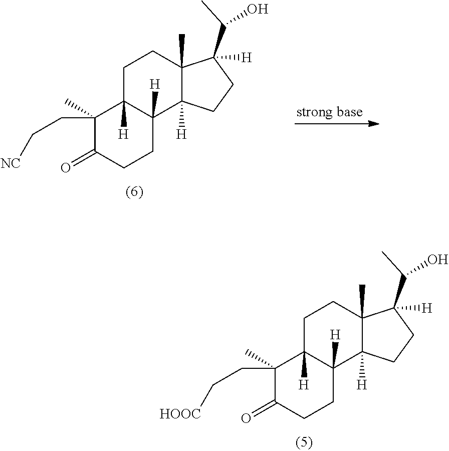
C1(CC[HOOC])(C)C(=O)CCC2([H])C1([H])CCC1(C)C2([H])CCC1(C(C)O)[H].C1(CC[NC])(C)C(=O)CCC2([H])C1([H])CCC1(C)C2([H])CCC1(C(C)O)[H]
